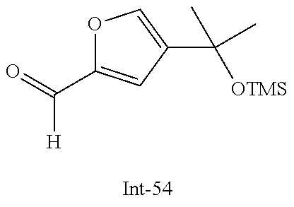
O1C(C([H])=O)=CC(C(C)([OTMS])C)=C1
